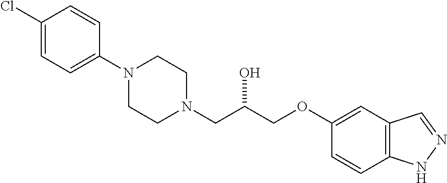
C1(Cl)=CC=C(N2CCN(CC(COC3=CC4=C(C=C3)NN=C4)O)CC2)C=C1
